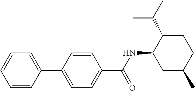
C1=CC(C2=CC=C(C(NC3CC(C)CCC3C(C)C)=O)C=C2)=CC=C1
